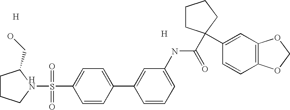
[H].[H].C1CCN(S(=O)(=O)C2=CC=C(C3=CC(NC(=O)C4(C5=CC6=C(C=C5)OCO6)CCCC4)=CC=C3)C=C2)C1CO
